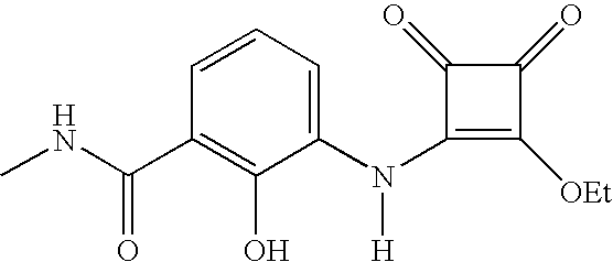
C1(N(C2=CC=CC(C(NC)=O)=C2O)[H])=C([OEt])C(=O)C1=O
